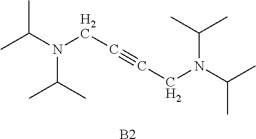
CC(C)N(C(C)C)CC#CCN(C(C)C)C(C)C.[B2]
